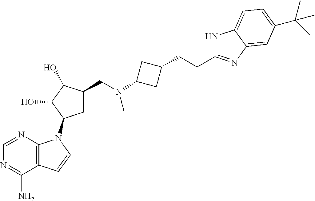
C1=NC2=C(C(N)=N1)C=CN2C1CC(CN(C2CC(CCC3=NC4=CC(C(C)(C)C)=CC=C4N3)C2)C)C(O)C1O
